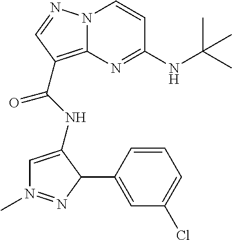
N(C1=NC2=C(C(=O)NC3=CN(C)=NC3C3=CC(Cl)=CC=C3)C=NN2C=C1)C(C)(C)C
